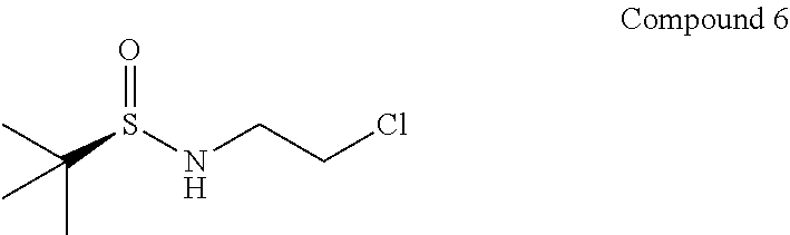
C(S(NCCCl)=O)(C)(C)C
